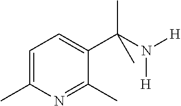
C1=C(C)N=C(C)C(C(N([H])[H])(C)C)=C1
